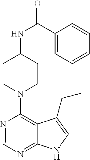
C1(C(NC2CCN(C3=C4C(=NC=N3)NC=C4CC)CC2)=O)=CC=CC=C1
